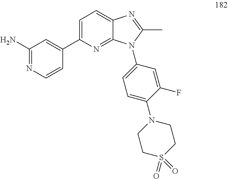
C1(N)=NC=CC(C2=CC=C3C(=N2)N(C2=CC=C(N4CCS(=O)(=O)CC4)C(F)=C2)C(C)=N3)=C1
